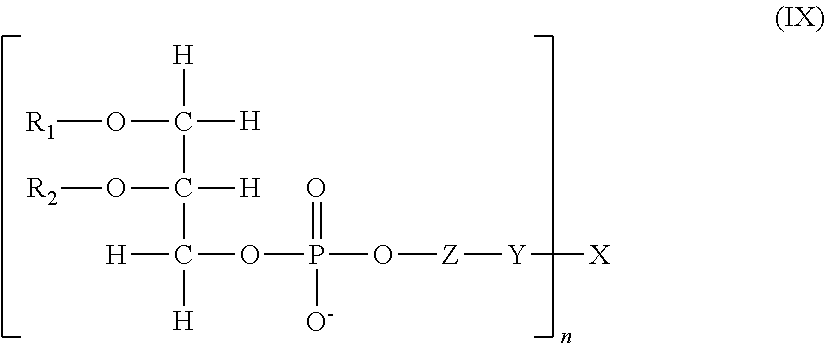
[R1]OC([H])([H])C([H])(O[R2])C([H])([H])OP(=O)([O-])O[Z][Y][X]
